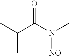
CC(C(N(C)[NO])=O)C
